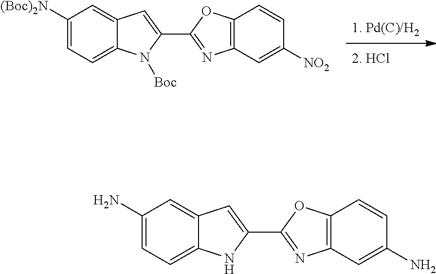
C1([(Boc)2N])=CC=C2C(=C1)C=C(C1=NC3=C(O1)C=CC([NO2])=C3)N2[Boc].C1(N)=CC=C2C(=C1)C=C(C1=NC3=C(O1)C=CC(N)=C3)N2
